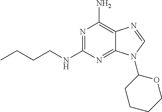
N1=C(NCCCC)N=C2C(=C1N)N=CN2C1CCCCO1
